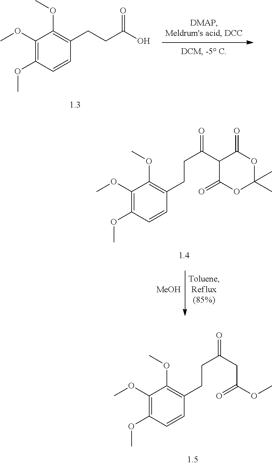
C1(OC)=C(OC)C=CC(CCC(O)=O)=C1OC.[MeOH].C1(OC)=C(OC)C=CC(CCC(=O)C2C(=O)OC(C)(C)OC2=O)=C1OC.C1(OC)=C(OC)C=CC(CCC(=O)CC(OC)=O)=C1OC
